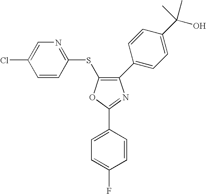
C1(C2=CC=C(C(O)(C)C)C=C2)=C(SC2=NC=C(Cl)C=C2)OC(C2=CC=C(F)C=C2)=N1
